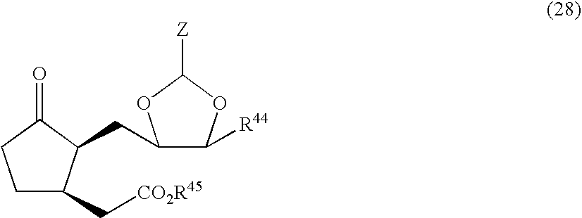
C1C(C[CO2R45])C(CC2C([R44])OC([Z])O2)C(=O)C1
